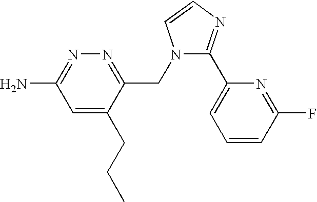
C1=C(CCC)C(CN2C(C3=CC=CC(F)=N3)=NC=C2)=NN=C1N
